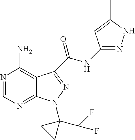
N1=CN=C2C(=C1N)C(C(NC1=NNC(C)=C1)=O)=NN2C1(C(F)F)CC1
